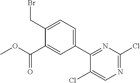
COC(C1=CC(C2=NC(Cl)=NC=C2Cl)=CC=C1CBr)=O
